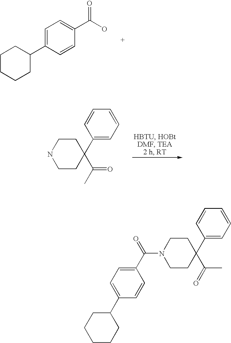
C1=C(C2CCCCC2)C=CC(C(O)=O)=C1.C1(C2(C(C)=O)CCNCC2)=CC=CC=C1.C1(C2(C(=O)C)CCN(C(C3=CC=C(C4CCCCC4)C=C3)=O)CC2)=CC=CC=C1
